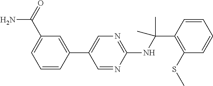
C1(NC(C2=C(SC)C=CC=C2)(C)C)=NC=C(C2=CC(C(=O)N)=CC=C2)C=N1
